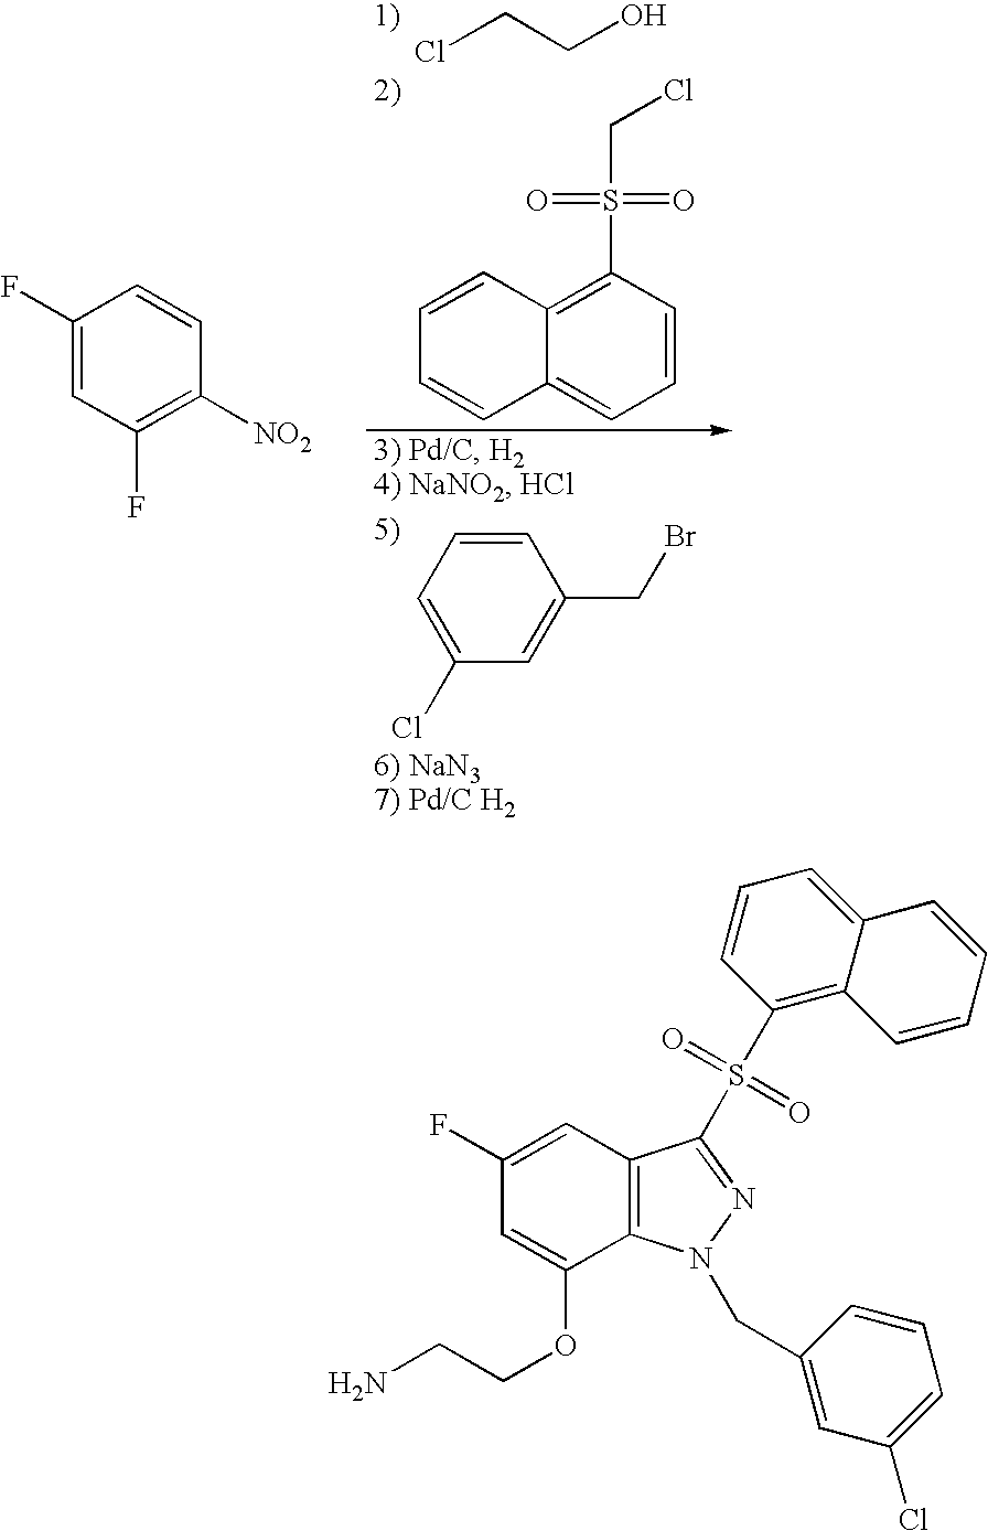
C(O)CCl.C12=C(S(CCl)(=O)=O)C=CC=C1C=CC=C2.C1=CC=C(Cl)C=C1CBr.FC1=C([NO2])C=CC(F)=C1.NCCOC1=CC(F)=CC2=C1N(CC1=CC(Cl)=CC=C1)N=C2S(C1=C2C(=CC=C1)C=CC=C2)(=O)=O
